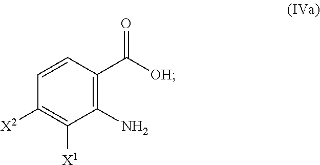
C1=CC(C([OH])=O)=C(N)C([X1])=C1[X2]
